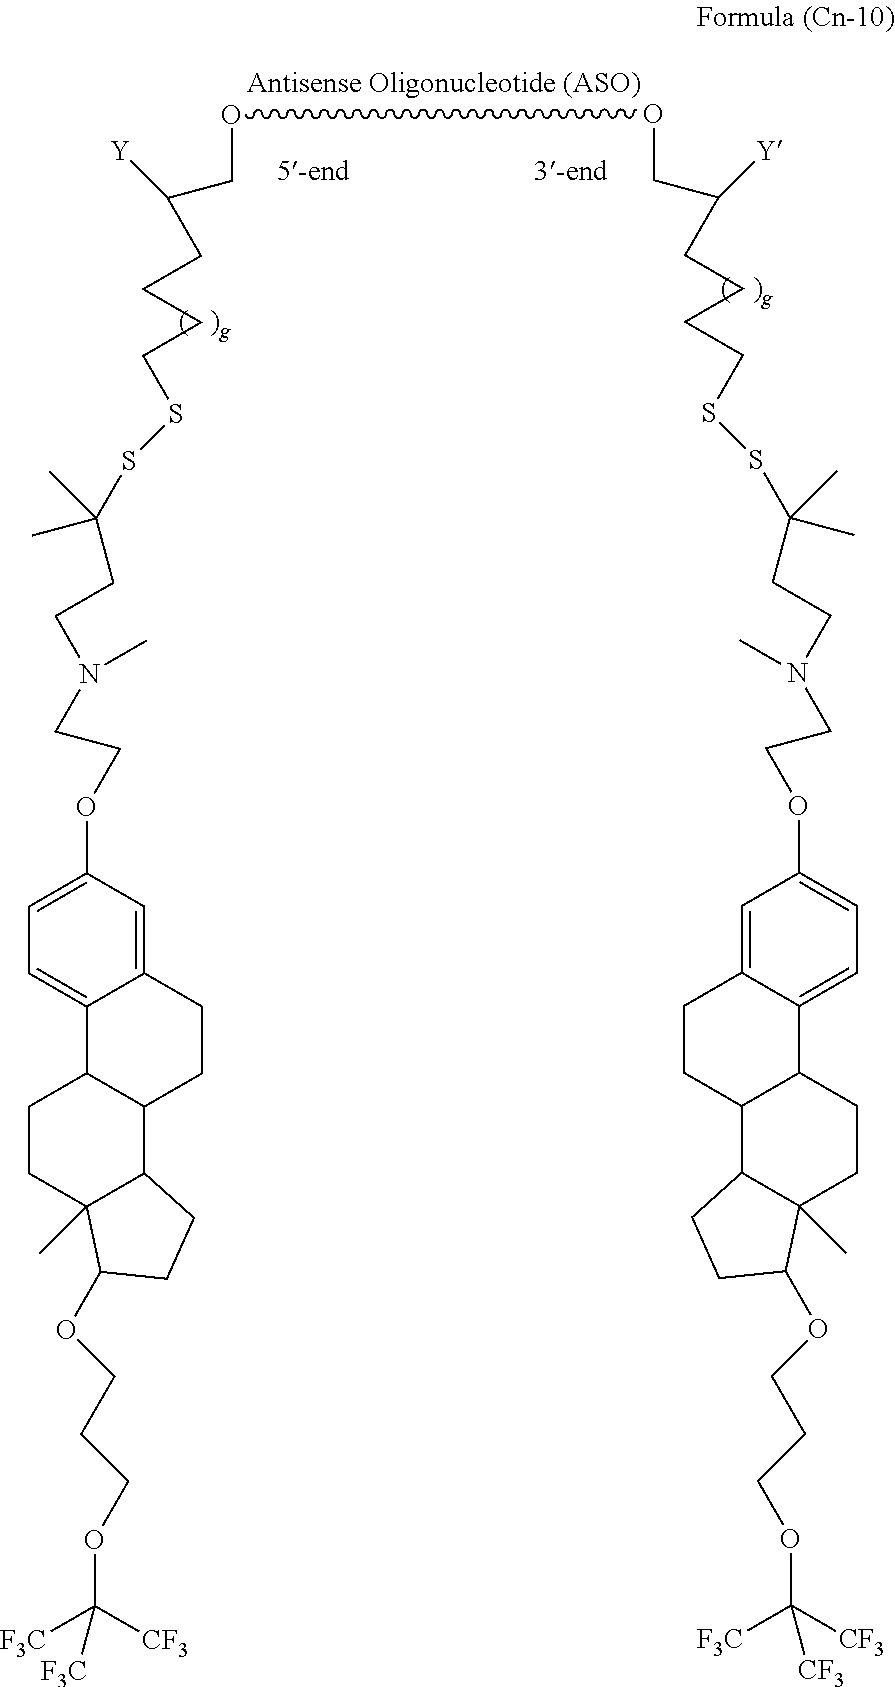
O(CC(CCCCSSC(CCN(CCOC1=CC=C2C(=C1)CCC1C2CCC2(C)C1CCC2OCCCOC([F3C])([CF3])[F3C])C)(C)C)[Y])OCC(CCCCSSC(CCN(CCOC1=CC=C2C(=C1)CCC1C2CCC2(C)C1CCC2OCCCOC([CF3])([F3C])[CF3])C)(C)C)[Y]
